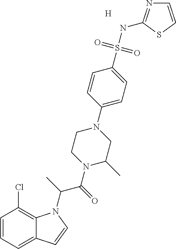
C1=CC=C2C(=C1Cl)N(C(C)C(=O)N1CCN(C3=CC=C(S(NC4=NC=CS4)(=O)=O)C=C3)CC1C)C=C2.[H]
